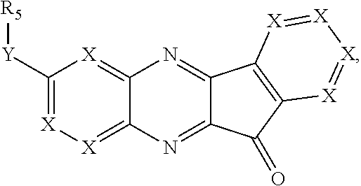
C1([Y][R5])=[X][X]=C2C(=[X]1)N=C1C(=N2)C(=O)C2=C1[X]=[X][X]=[X]2
